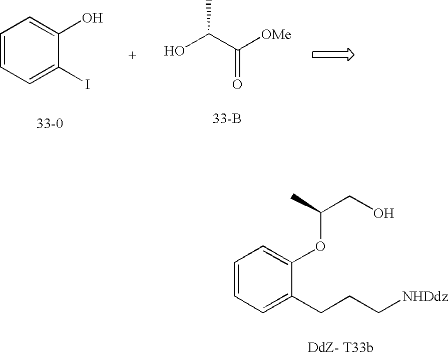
C1=CC=C(I)C(O)=C1.OC(C([OMe])=O)C.[33-0].[33-B].C1=CC=C(CCC[NHDdz])C(OC(C)CO)=C1
